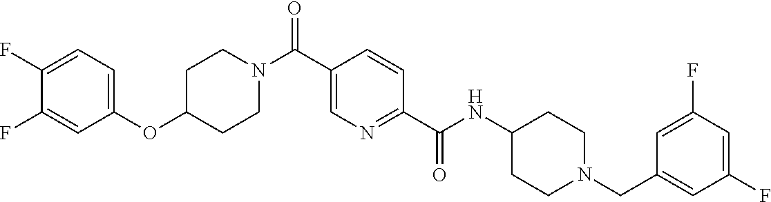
N(C(C1=NC=C(C(=O)N2CCC(OC3=CC=C(F)C(F)=C3)CC2)C=C1)=O)C1CCN(CC2=CC(F)=CC(F)=C2)CC1
